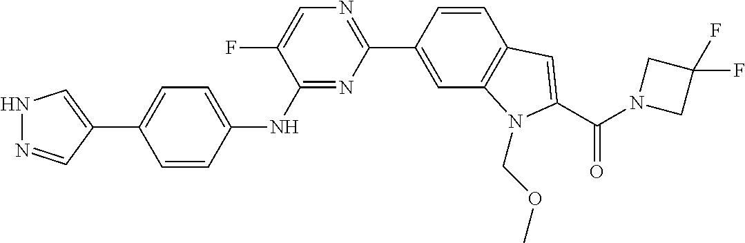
C1(C2=CNN=C2)=CC=C(NC2=NC(C3=CC4=C(C=C3)C=C(C(N3CC(F)(F)C3)=O)N4COC)=NC=C2F)C=C1
